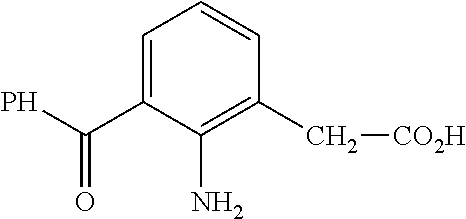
C1=C(C(P)=O)C(N)=C(C[CO2H])C=C1
